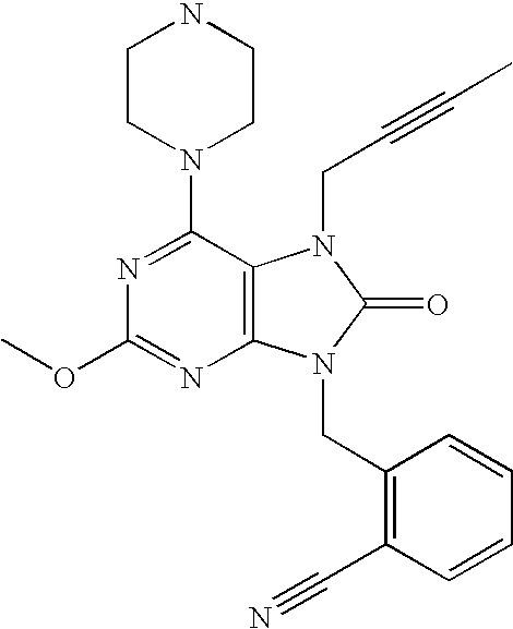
N1=C(N2CCNCC2)C2=C(N=C1OC)N(CC1=C(C#N)C=CC=C1)C(=O)N2CC#CC
